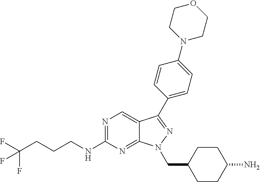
N1=C(NCCCC(F)(F)F)N=C2C(=C1)C(C1=CC=C(N3CCOCC3)C=C1)=NN2CC1CCC(N)CC1
